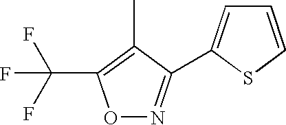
O1N=C(C2=CC=CS2)C(C)=C1C(F)(F)F
